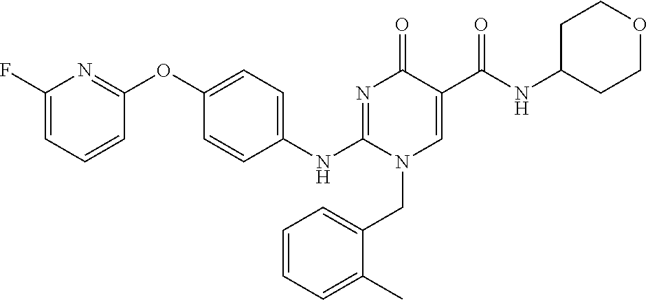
C1(F)=CC=CC(OC2=CC=C(NC3=NC(=O)C(C(=O)NC4CCOCC4)=CN3CC3=CC=CC=C3C)C=C2)=N1
